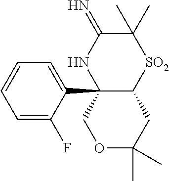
C12(C3=CC=CC=C3F)C(CC(C)(C)OC1)[SO2]C(C)(C)C(=N)N2
